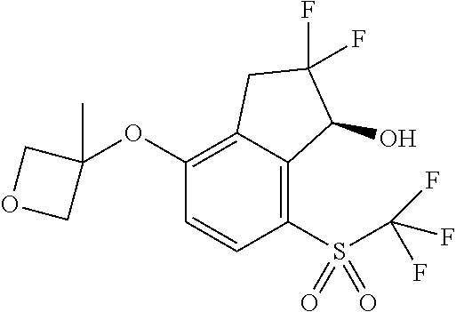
C1(OC2(C)COC2)=C2C(=C(S(C(F)(F)F)(=O)=O)C=C1)C(O)C(F)(F)C2
